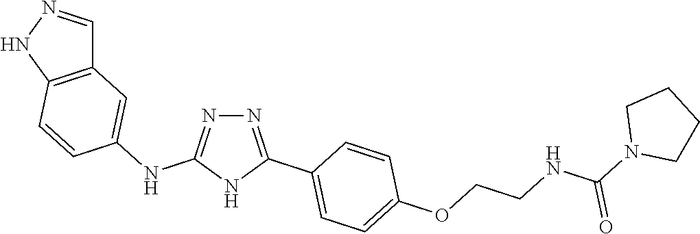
N1=C(C2=CC=C(OCCNC(N3CCCC3)=O)C=C2)NC(NC2=CC3=C(NN=C3)C=C2)=N1
